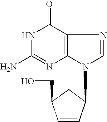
N1C(N)=NC2=C(C1=O)N=CN2C1C=CC(CO)C1
